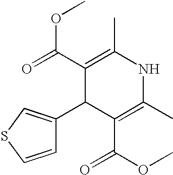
C1(C2C(C(OC)=O)=C(C)NC(C)=C2C(=O)OC)=CSC=C1
